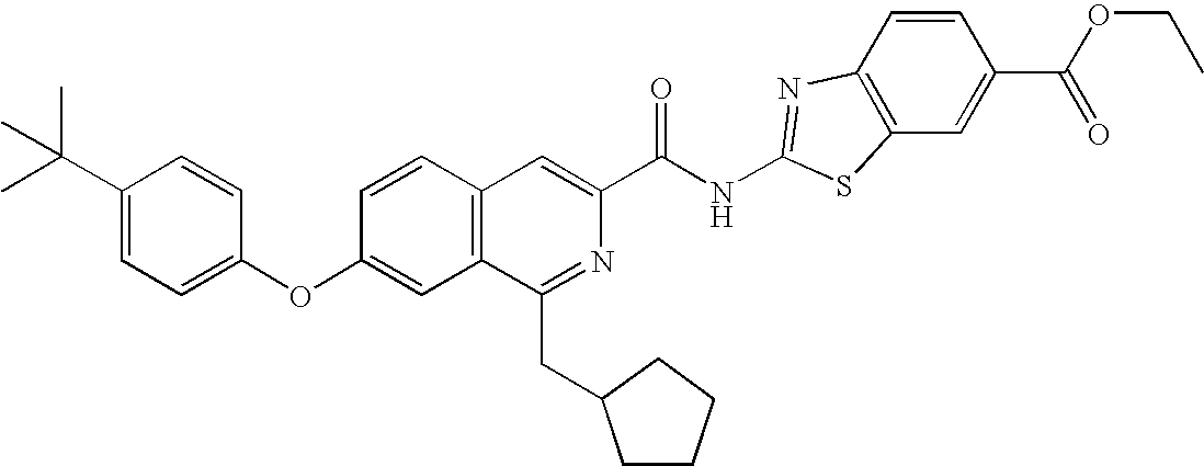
C1=CC(OC2=CC=C(C(C)(C)C)C=C2)=CC2=C1C=C(C(NC1=NC3=C(C=C(C(OCC)=O)C=C3)S1)=O)N=C2CC1CCCC1
